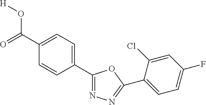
O=C(C1=CC=C(C2=NN=C(C3=CC=C(F)C=C3Cl)O2)C=C1)O[H]
